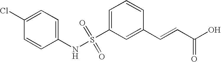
C1(Cl)=CC=C(NS(C2=CC=CC(C=CC(O)=O)=C2)(=O)=O)C=C1
